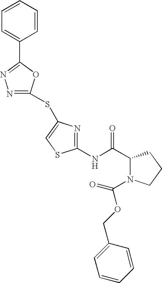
C1(NC(C2N(C(OCC3=CC=CC=C3)=O)CCC2)=O)=NC(SC2=NN=C(C3=CC=CC=C3)O2)=CS1
